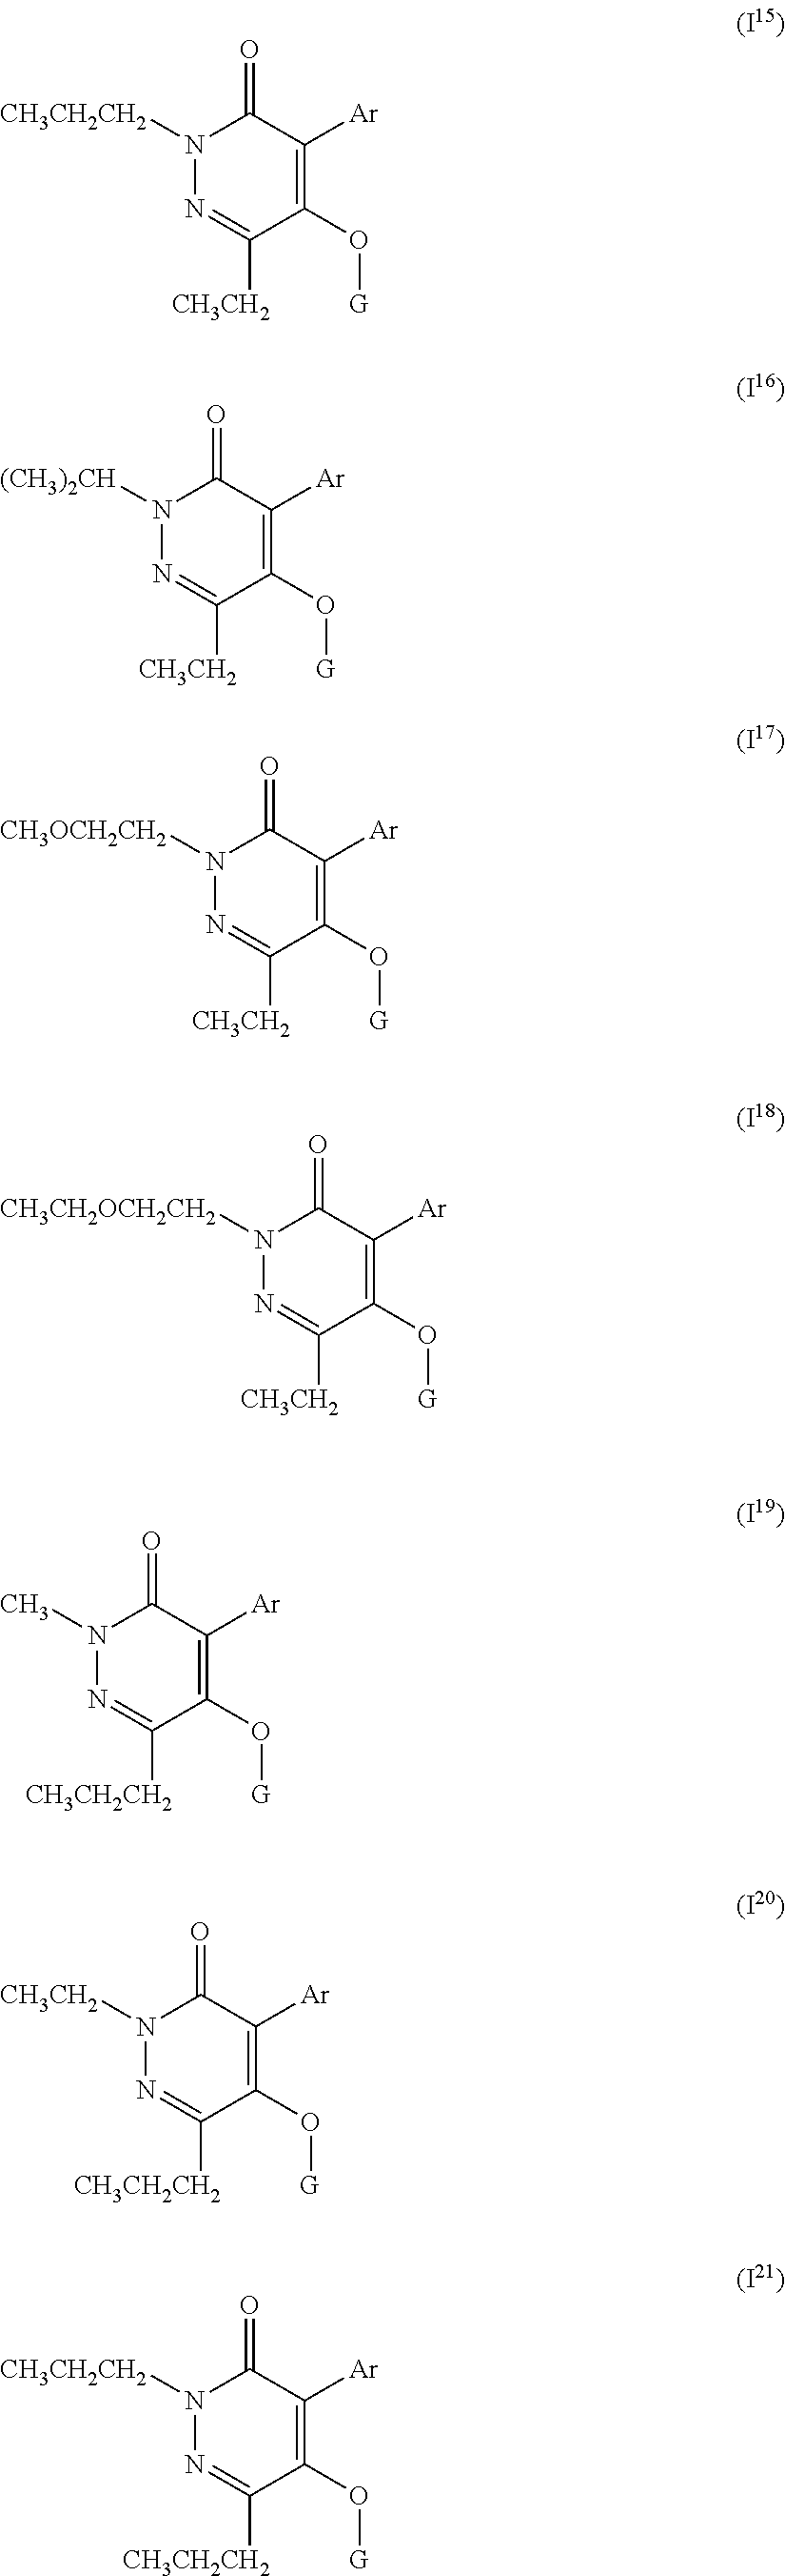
C1(O[G])=C([Ar])C(=O)N([CH3CH2CH2])N=C1[CH3CH2].C1(O[G])=C([Ar])C(=O)N([(CH3)2CH])N=C1[CH3CH2].C1(O[G])=C([Ar])C(=O)N([CH3OCH2CH2])N=C1[CH3CH2].C1(O[G])=C([Ar])C(=O)N([CH3CH2OCH2CH2])N=C1[CH3CH2].C1(O[G])=C([Ar])C(=O)N(C)N=C1[CH3CH2CH2].C1(O[G])=C([Ar])C(=O)N([CH3CH2])N=C1[CH3CH2CH2].C1(O[G])=C([Ar])C(=O)N([CH3CH2CH2])N=C1[CH3CH2CH2]
